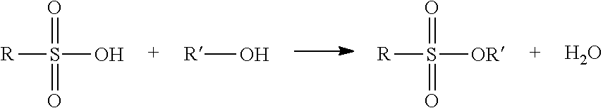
[R]S(O)(=O)=O.[R]O.[R]S([OR])(=O)=O.O
